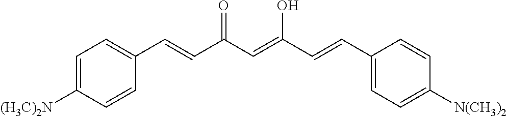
C1=C([(H3C)2N])C=CC(C=CC(C=C(C=CC2=CC=C([N(CH3)2])C=C2)O)=O)=C1
